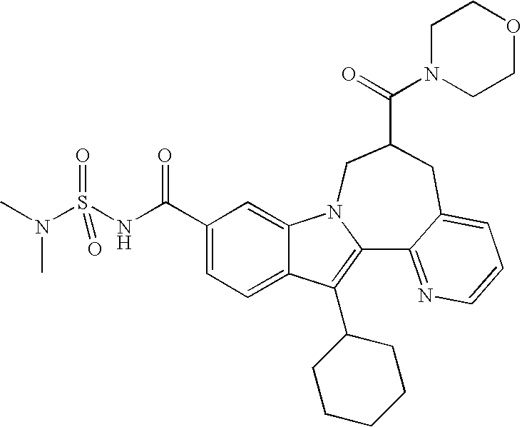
C12=CC=C(C(NS(N(C)C)(=O)=O)=O)C=C1N1C(=C2C2CCCCC2)C2=NC=CC=C2CC(C(=O)N2CCOCC2)C1
